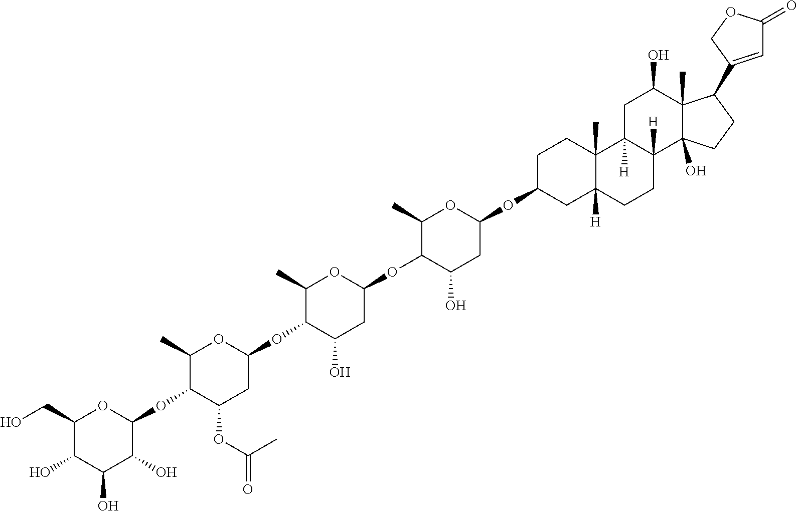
C1(CO)C(O)C(O)C(O)C(OC2C(OC(=O)C)CC(OC3C(O)CC(OC4C(O)CC(OC5CC6([H])C(C)(CC5)C5([H])C([H])(CC6)C6(O)C(C)(C(O)C5)C(C5=CC(=O)OC5)CC6)OC4C)OC3C)OC2C)O1
